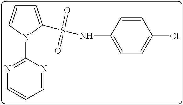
C1=CC(NS(=O)(=O)C2=CC=CN2C2=NC=CC=N2)=CC=C1Cl
